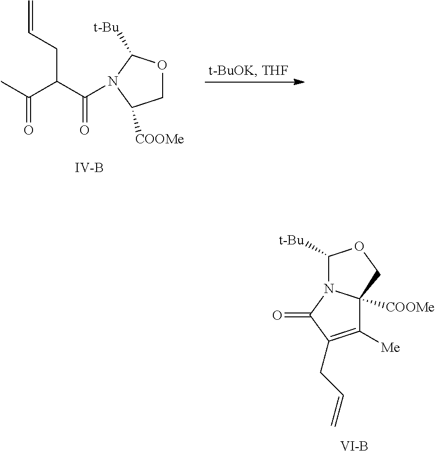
C1([t-Bu])N2C([COOMe])(CO1)C([Me])=C(CC=C)C2=O.[VI-B].[IV-B].C(C(CC=C)C(=O)N1C([t-Bu])OCC1[COOMe])(C)=O
